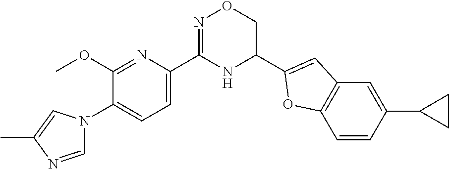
C1(OC)=NC(C2=NOCC(C3=CC4=C(C=CC(C5CC5)=C4)O3)N2)=CC=C1N1C=NC(C)=C1
